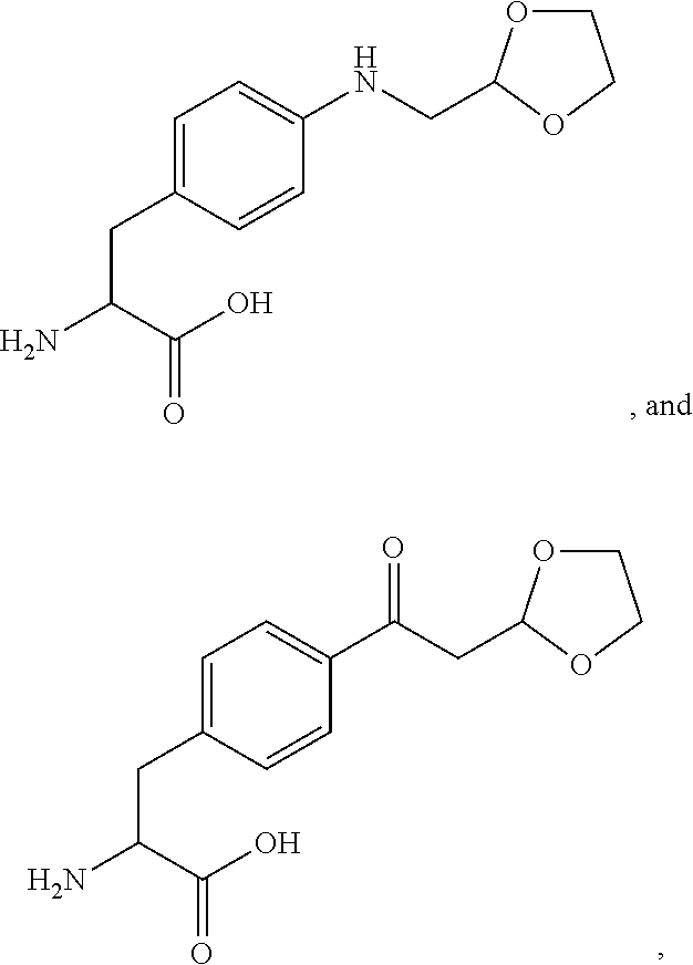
NC(C(O)=O)CC1=CC=C(NCC2OCCO2)C=C1.NC(C(O)=O)CC1=CC=C(C(CC2OCCO2)=O)C=C1
